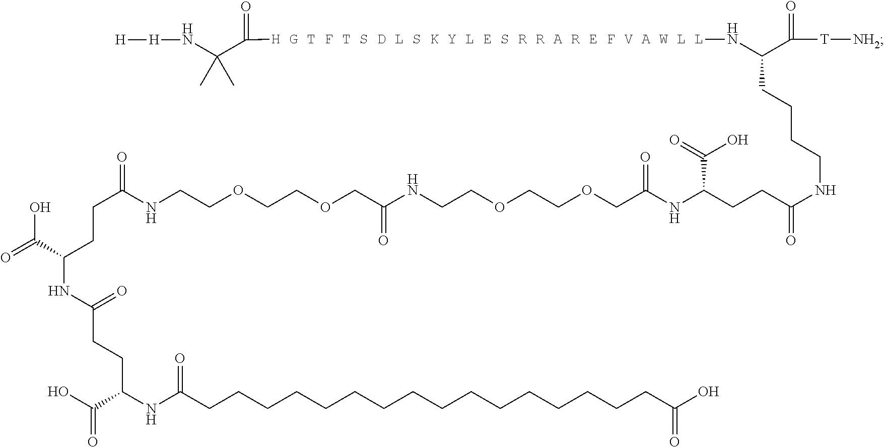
OC(C(NC(CCCCCCCCCCCCCCCCC(O)=O)=O)CCC(NC(C(=O)O)CCC(NCCOCCOCC(NCCOCCOCC(NC(CCC(NCCCCC(N[H G T F T S D L S K Y L E S R R A R E F V A W L L]C(=O)C(N[H][H])(C)C)C([T][NH2])=O)=O)C(=O)O)=O)=O)=O)=O)=O
